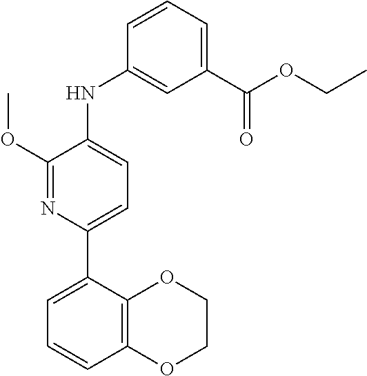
C1(C(OCC)=O)=CC=CC(NC2=CC=C(C3=CC=CC4=C3OCCO4)N=C2OC)=C1
